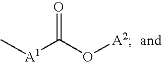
C[A1]C(O[A2])=O
